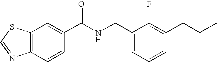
C12=C(C=C(C(NCC3=CC=CC(CCC)=C3F)=O)C=C1)SC=N2
